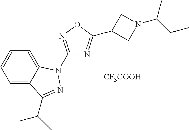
C1=C2C(=CC=C1)C(C(C)C)=NN2C1=NOC(C2CN(C(CC)C)C2)=N1.[CF3COOH]
